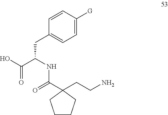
C1=CC([G])=CC=C1CC(C(O)=O)NC(C1(CCN)CCCC1)=O
